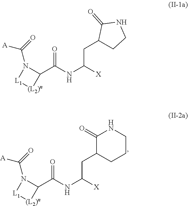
[A]C(N1C(C(NC([X])CC2CCNC2=O)=O)[(L2)n][L1]1)=O.[A]C(N1C(C(NC([X])CC2CCCNC2=O)=O)[(L2)n][L1]1)=O
